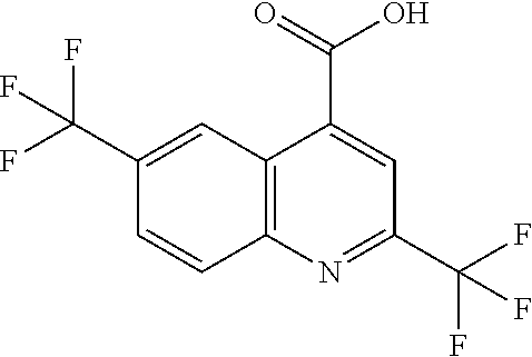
C12=C(N=C(C(F)(F)F)C=C1C(=O)O)C=CC(C(F)(F)F)=C2
